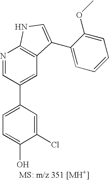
C1=C(C2=CC3=C(N=C2)NC=C3C2=CC=CC=C2OC)C=C(Cl)C(O)=C1
